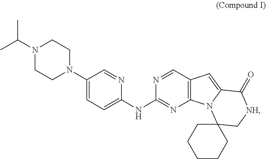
C1(N2CCN(C(C)C)CC2)=CC=C(NC2=NC3=C(C=N2)C=C2N3C3(C[NH]C2=O)CCCCC3)N=C1
